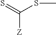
S=C(SC)[Z]
